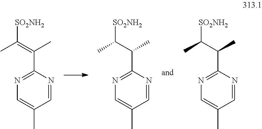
[SO2NH2]C(=C(C)C1=NC=C(C)C=N1)C.[SO2NH2]C(C(C)C1=NC=C(C)C=N1)C.[SO2NH2]C(C(C)C1=NC=C(C)C=N1)C
